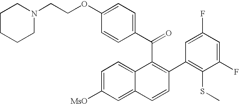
C(C1=C(C2=C(SC)C(F)=CC(F)=C2)C=CC2=CC([MsO])=CC=C12)(C1=CC=C(OCCN2CCCCC2)C=C1)=O
